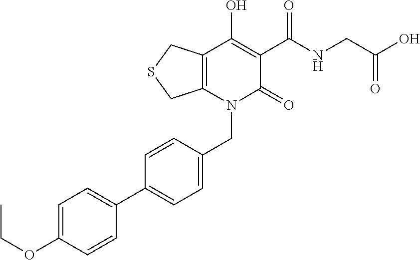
C(N1C(=O)C(C(NCC(O)=O)=O)=C(O)C2=C1CSC2)C1=CC=C(C2=CC=C(OCC)C=C2)C=C1
